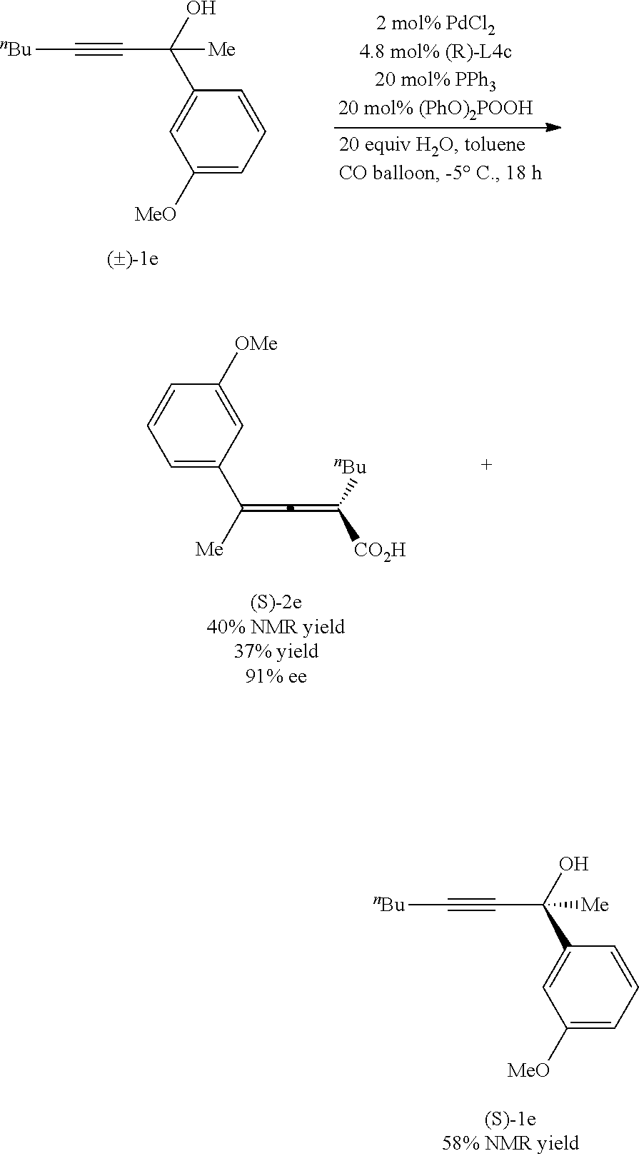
C1=C(C([Me])=C=C([nBu])[CO2H])C=C([OMe])C=C1.C1([MeO])=CC=CC(C(O)([Me])C#C[nBu])=C1.C1([MeO])=CC=CC(C(O)([Me])C#C[nBu])=C1
